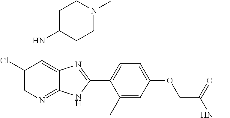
C1(Cl)=CN=C2C(=C1NC1CCN(C)CC1)N=C(C1=CC=C(OCC(NC)=O)C=C1C)N2
